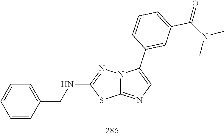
C1=CC(CNC2=NN3C(=NC=C3C3=CC(C(=O)N(C)C)=CC=C3)S2)=CC=C1
